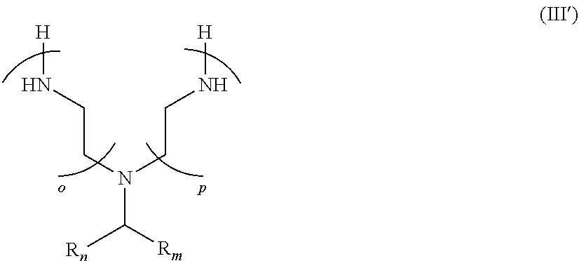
[H]NCCN(C([Rm])[Rn])CCN[H]
